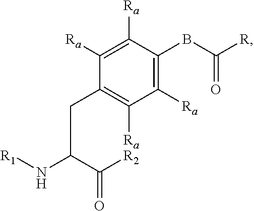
C1([Ra])=C(BC([R])=O)C([Ra])=C([Ra])C(CC(N[R1])C(=O)[R2])=C1[Ra]
